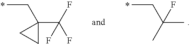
CCC1(C(F)(F)F)CC1.CCC(C)(C)F
